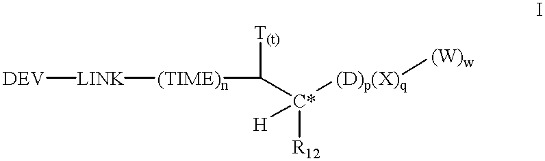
[DEV][LINK][(TIME)n]C([T(t)])[C*]([H])([(D)p(X)q][(W)w])[R12]
